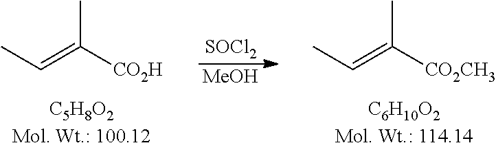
CC=C(C)[CO2H].[SOCl2].[MeOH].CC=C(C)[CO2CH3]
